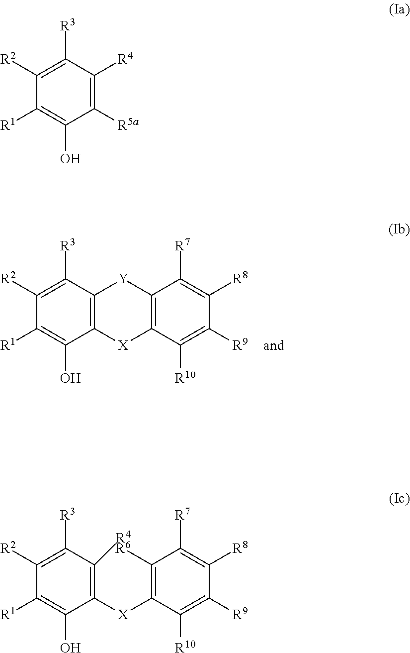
C12=C(C([R3])=C([R2])C([R1])=C1O)[Y]C1=C([X]2)C([R10])=C([R9])C([R8])=C1[R7].C1([X]C2=C([R6])C([R7])=C([R8])C([R9])=C2[R10])=C([R4])C([R3])=C([R2])C([R1])=C1O.C1([R5a])=C([R4])C([R3])=C([R2])C([R1])=C1O
